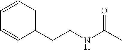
N(C(C)=O)CCC1=CC=CC=C1
